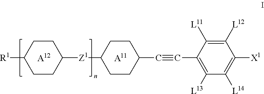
[R1]C1CCC([Z1]C2CCC(C#CC3=C([L13])C([L14])=C([X1])C([L12])=C3[L11])CC2)CC1.[A12].[A11]
